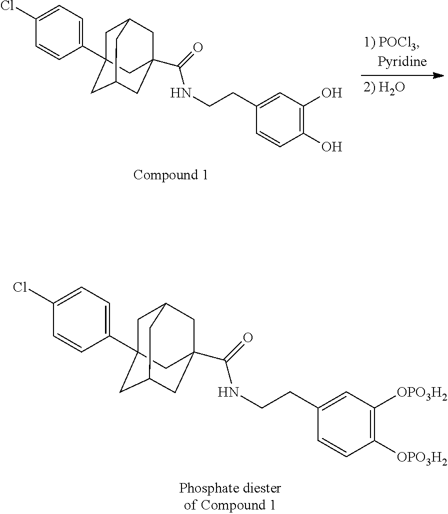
C1([OPO3H2])=C([OPO3H2])C=CC(CCNC(C23CC4CC(C5=CC=C(Cl)C=C5)(CC(C2)C4)C3)=O)=C1.C1(O)=C(O)C=CC(CCNC(C23CC4CC(C5=CC=C(Cl)C=C5)(CC(C2)C4)C3)=O)=C1
